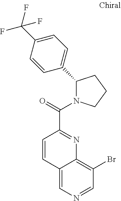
C1=CC(C(=O)N2C(C3=CC=C(C(F)(F)F)C=C3)CCC2)=NC2=C(Br)C=NC=C12
